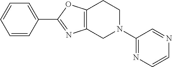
C1=CC(C2=NC3=C(O2)CCN(C2=NC=CN=C2)C3)=CC=C1
